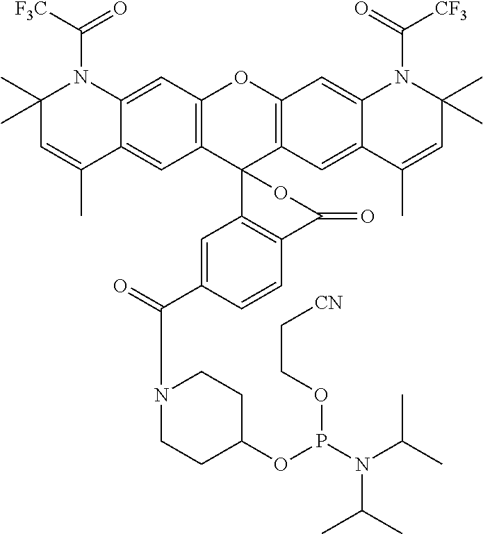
C12=C(C=C3C(=C1)C(C)=CC(C)(C)N3C([F3C])=O)OC1=C(C23C2=C(C=CC(C(=O)N4CCC(OP(N(C(C)C)C(C)C)OCC[CN])CC4)=C2)C(=O)O3)C=C2C(=C1)N(C(=O)[CF3])C(C)(C)C=C2C
